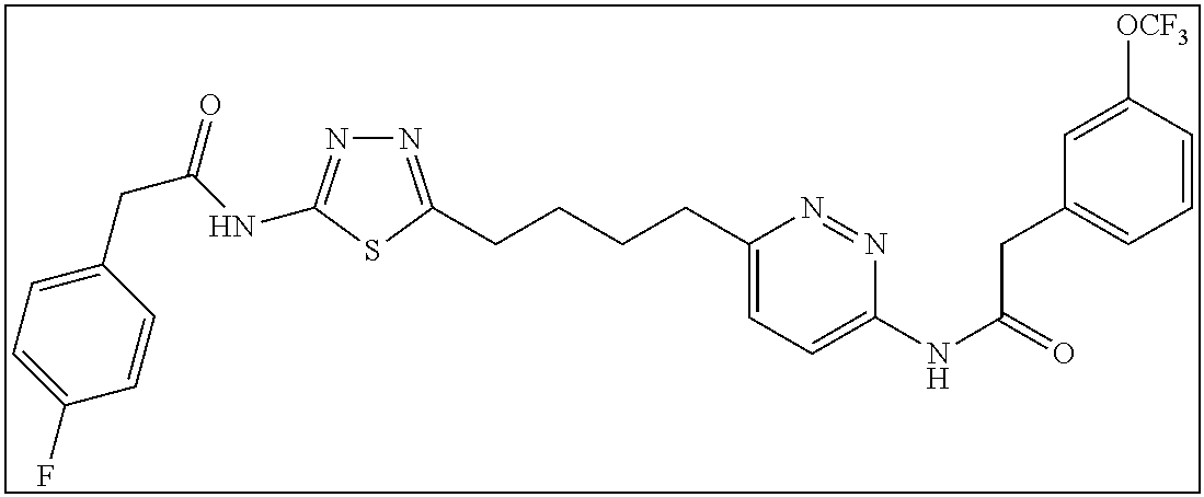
N1=C(CCCCC2=CC=C(NC(=O)CC3=CC=CC([OCF3])=C3)N=N2)SC(NC(CC2=CC=C(F)C=C2)=O)=N1
